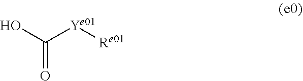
OC([Ye01][Re01])=O
